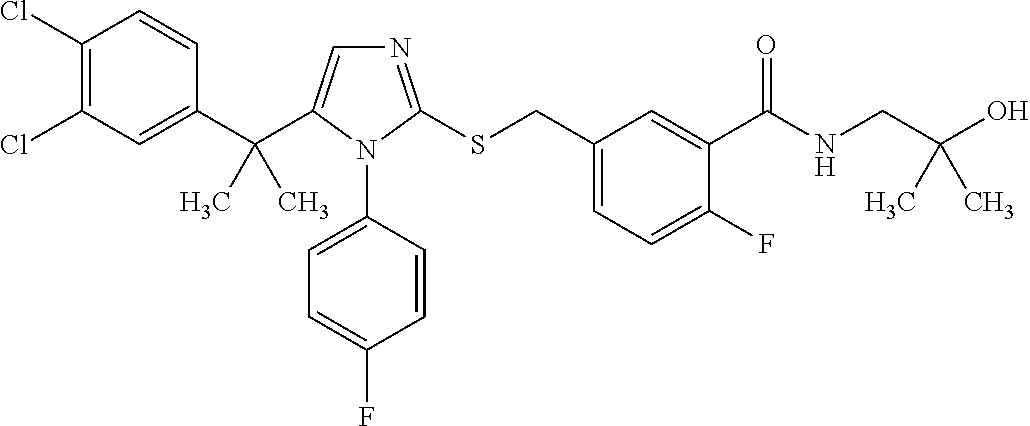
C1(C(C2=CN=C(SCC3=CC=C(F)C(C(NCC(O)(C)C)=O)=C3)N2C2=CC=C(F)C=C2)(C)C)=CC(Cl)=C(Cl)C=C1
